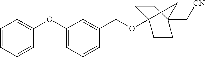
C1=CC=CC(OC2=CC=CC(COC34CCC(C[CN])(CC3)C4)=C2)=C1
